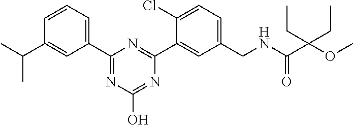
C1(CNC(C(OC)(CC)CC)=O)=CC=C(Cl)C(C2=NC(C3=CC=CC(C(C)C)=C3)=NC(O)=N2)=C1
